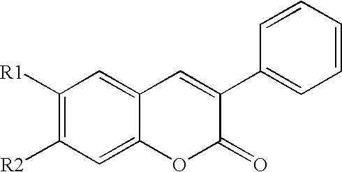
C1([R1])=C([R2])C=C2C(=C1)C=C(C1=CC=CC=C1)C(=O)O2
